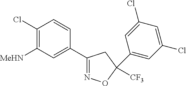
C1(Cl)=C([MeHN])C=C(C2=NOC(C3=CC(Cl)=CC(Cl)=C3)([CF3])C2)C=C1
